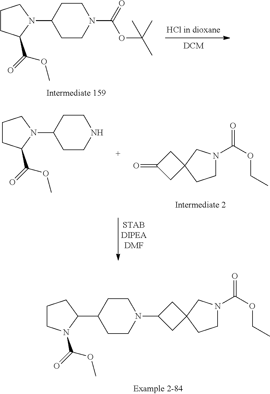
C1CN(C(=O)OC(C)(C)C)CCC1N1CCCC1C(=O)OC.C1CN(C2CC3(C2)CCN(C(=O)OCC)C3)CCC1C1CCCN1C(=O)OC.O=C1CC2(C1)CCN(C(=O)OCC)C2.C1CNCCC1N1CCCC1C(=O)OC
